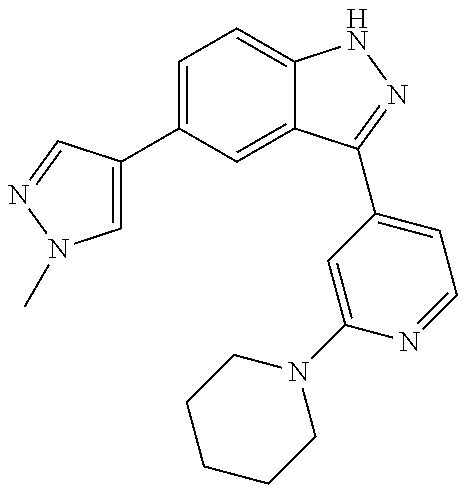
C1(C2=CN(C)N=C2)=CC=C2C(=C1)C(C1=CC=NC(N3CCCCC3)=C1)=NN2
